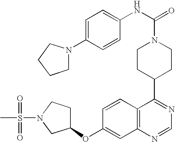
C1=CC2=C(C=C1OC1CCN(S(C)(=O)=O)C1)N=CN=C2C1CCN(C(NC2=CC=C(N3CCCC3)C=C2)=O)CC1
